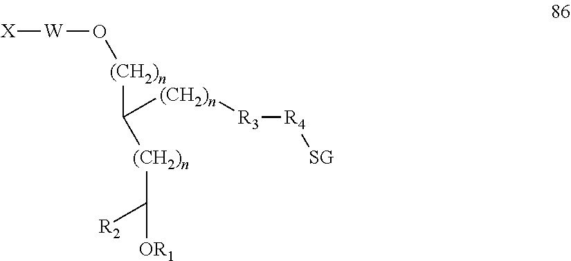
[X][W]O[(CH2)n]C([(CH2)n][R3][R4][SG])[(CH2)n]C([OR1])[R2]
